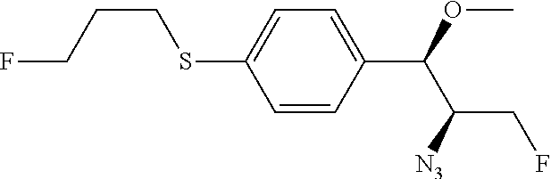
C1=CC(C(OC)C([N3])CF)=CC=C1SCCCF
